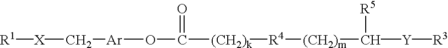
[X](C[Ar]OC([(CH2)k][R4][(CH2)m]C([Y][R3])[R5])=O)[R1]
